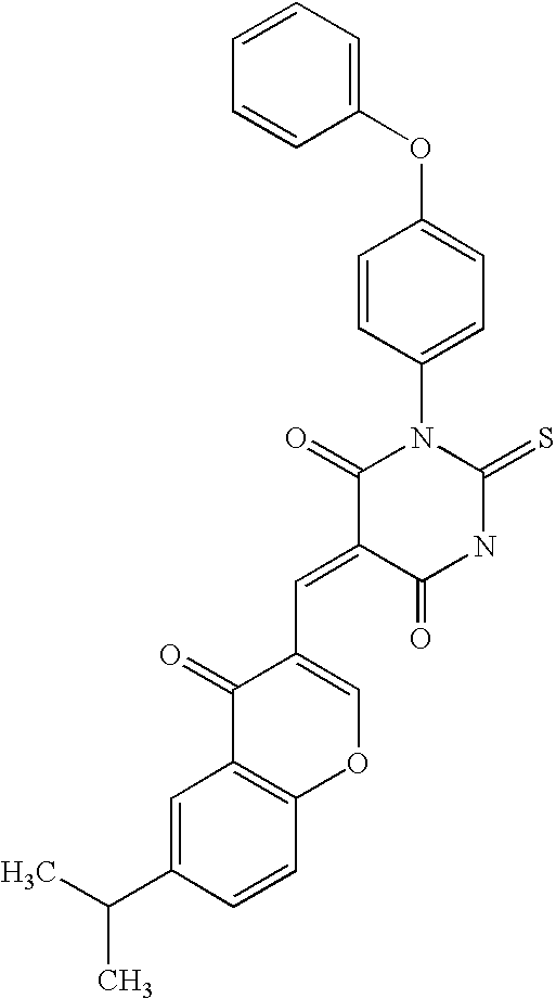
C1(OC2=CC=C(N3C(=O)C(=CC4=COC5=C(C4=O)C=C(C(C)C)C=C5)C(=O)NC3=S)C=C2)=CC=CC=C1
